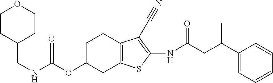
C(NC(OC1CC2=C(CC1)C(C#N)=C(NC(CC(C1=CC=CC=C1)C)=O)S2)=O)C1CCOCC1
